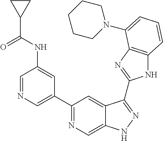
C1=NC=C(C2=NC=C3C(=C2)C(C2=NC4=C(N2)C=CC=C4N2CCCCC2)=NN3)C=C1NC(C1CC1)=O
